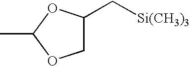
CC1OCC(C[Si(CH3)3])O1
